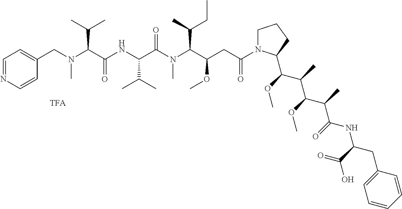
C1=NC=CC(CN(C(C(NC(C(N(C(C(CC(N2CCCC2C(OC)C(C)C(OC)C(C)C(=O)NC(CC2=CC=CC=C2)C(=O)O)=O)OC)C(C)CC)C)=O)C(C)C)=O)C(C)C)C)=C1
